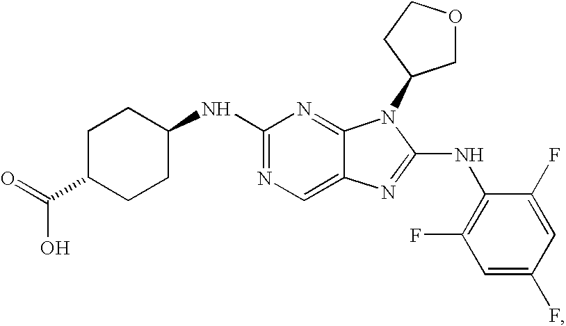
C1CC(NC2=NC=C3C(=N2)N(C2COCC2)C(NC2=C(F)C=C(F)C=C2F)=N3)CCC1C(=O)O
